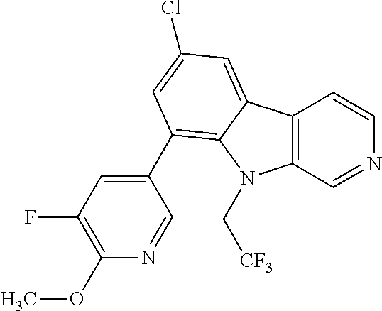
C12=C(C=NC=C1)N(C[CF3])C1=C(C3=CC(F)=C(OC)N=C3)C=C(Cl)C=C21
